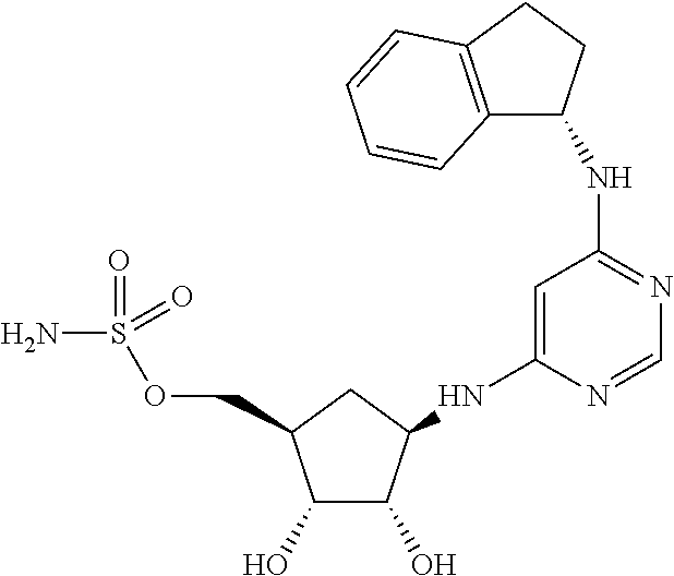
C1(O)C(O)C(NC2=CC(NC3C4=C(CC3)C=CC=C4)=NC=N2)CC1COS(N)(=O)=O
